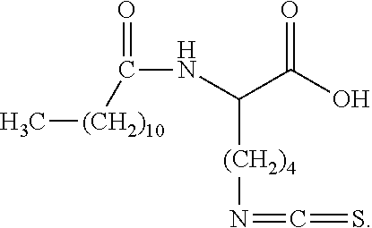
C[(CH2)10]C(NC(C(O)=O)[(CH2)4]N=C=S)=O
